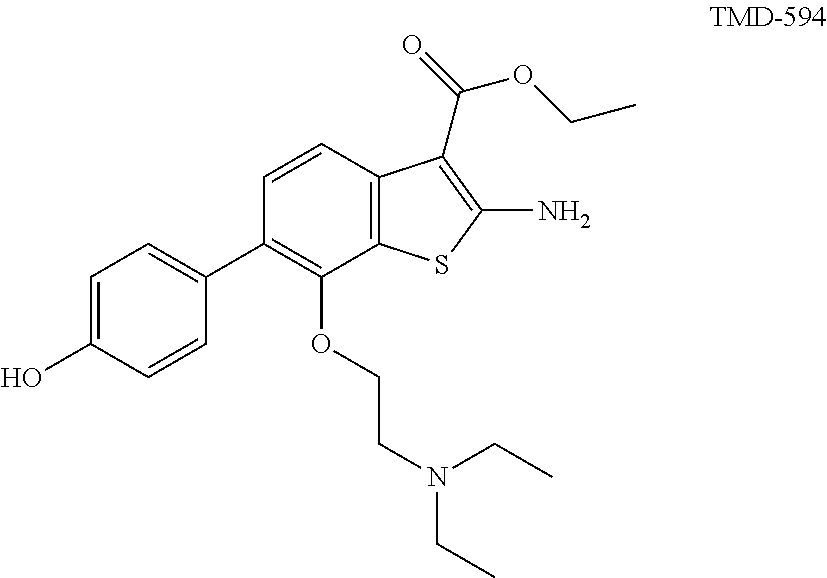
C12=C(C=CC(C3=CC=C(O)C=C3)=C1OCCN(CC)CC)C(C(=O)OCC)=C(N)S2
